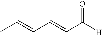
CC=CC=CC([H])=O
